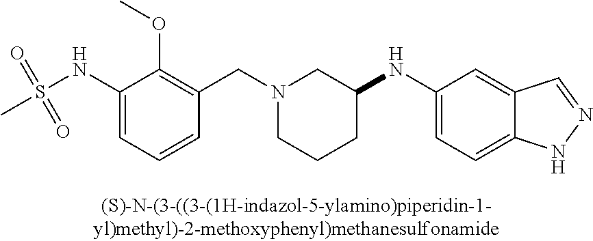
C(N1CCCC(NC2=CC=C3C(=C2)C=NN3)C1)C1=C(OC)C(NS(C)(=O)=O)=CC=C1
